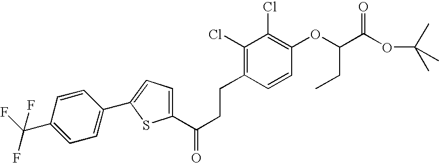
C1(C(CCC2=C(Cl)C(Cl)=C(OC(CC)C(=O)OC(C)(C)C)C=C2)=O)=CC=C(C2=CC=C(C(F)(F)F)C=C2)S1
